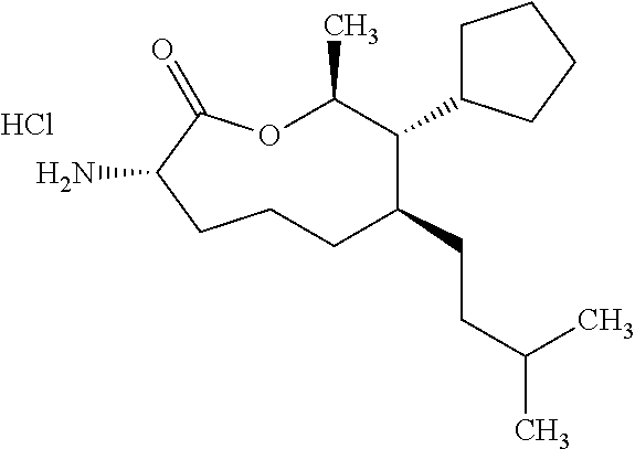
Cl.O1C(C)C(C2CCCC2)C(CCC(C)C)CCCC(N)C1=O
